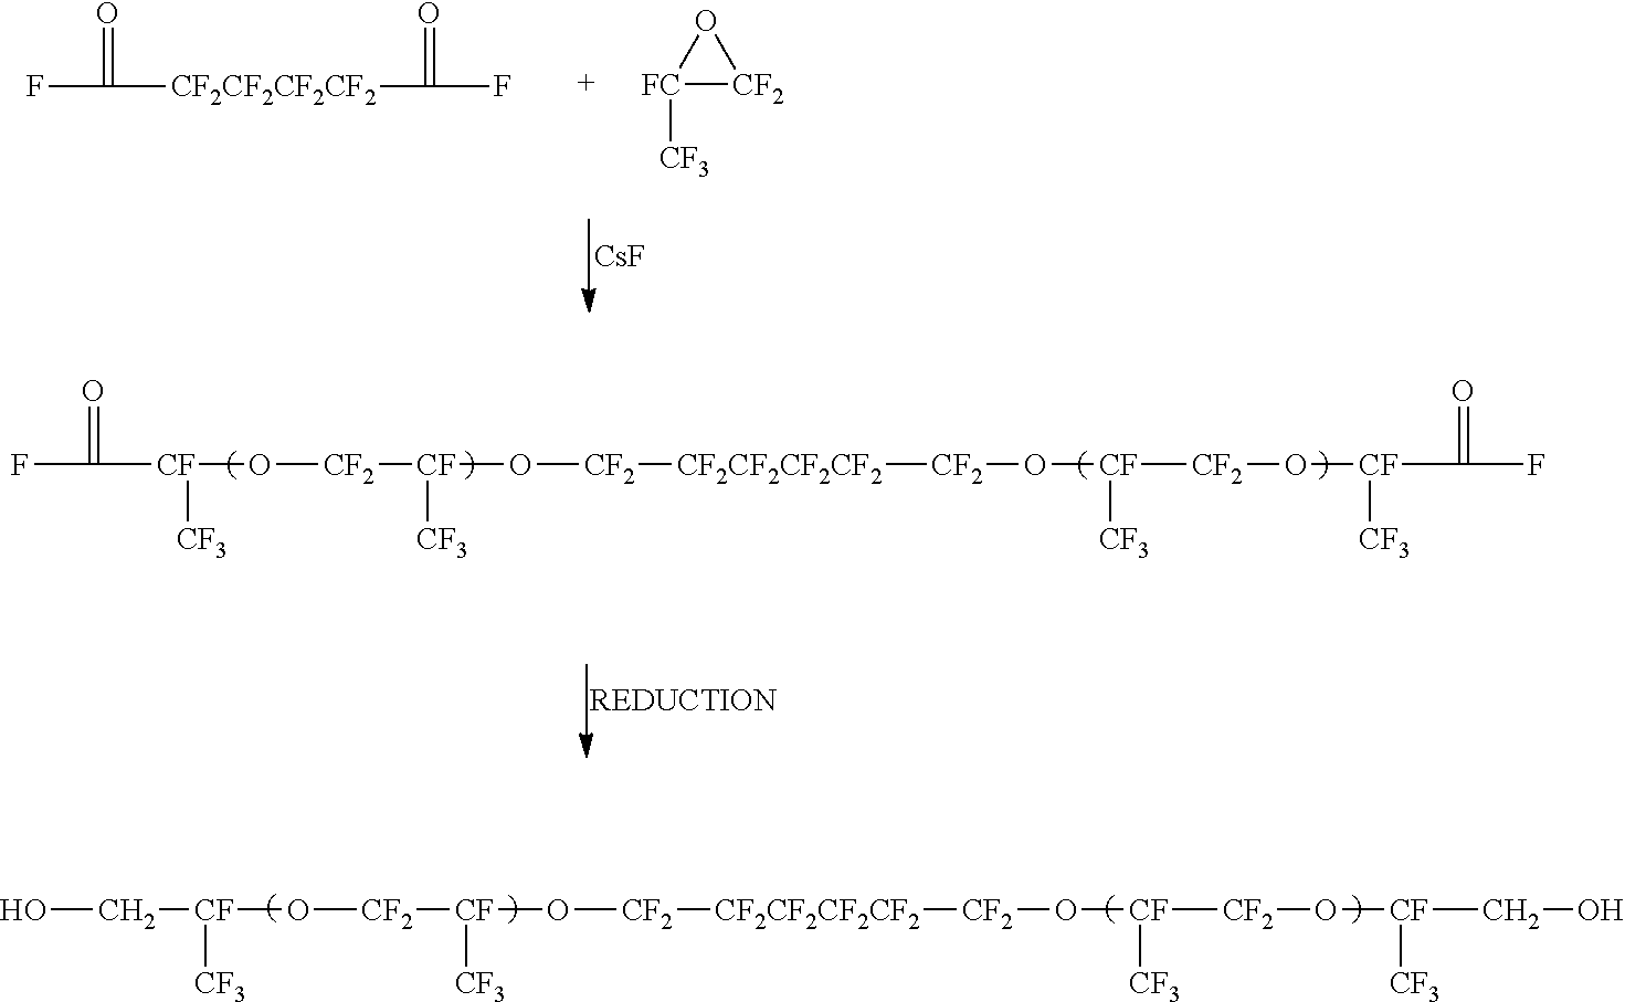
OC[CF]([CF3])O[CF2][CF]([CF3])O[CF2][CF2CF2CF2CF2][CF2]O[CF]([CF2]O[CF]([CF3])CO)[CF3].[CsF].FC(=O)[CF2CF2CF2CF2]C(=O)F.[FC]1([CF3])[CF2]O1.FC(=O)[CF]([CF3])O[CF2][CF]([CF3])O[CF2][CF2CF2CF2CF2][CF2]O[CF]([CF2]O[CF](C(=O)F)[CF3])[CF3]
